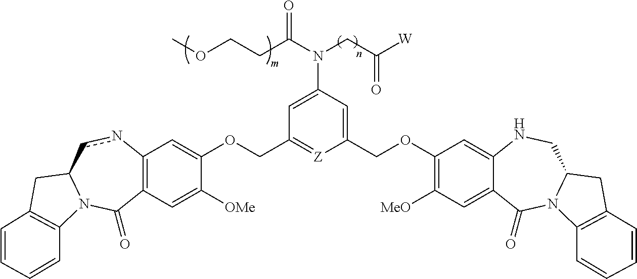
C12=C(C=C([OMe])C(OCC3=[Z]C(COC4=C([MeO])C=C5C(=C4)NCC4N(C5=O)C5=C(C4)C=CC=C5)=CC(N(CC([W])=O)C(CCOC)=O)=C3)=C1)C(=O)N1C(cn2)CC2=C1C=CC=C2
